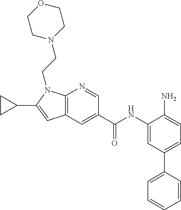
C12=C(C=C(C(NC3=CC(C4=CC=CC=C4)=CC=C3N)=O)C=N1)C=C(C1CC1)N2CCN1CCOCC1
